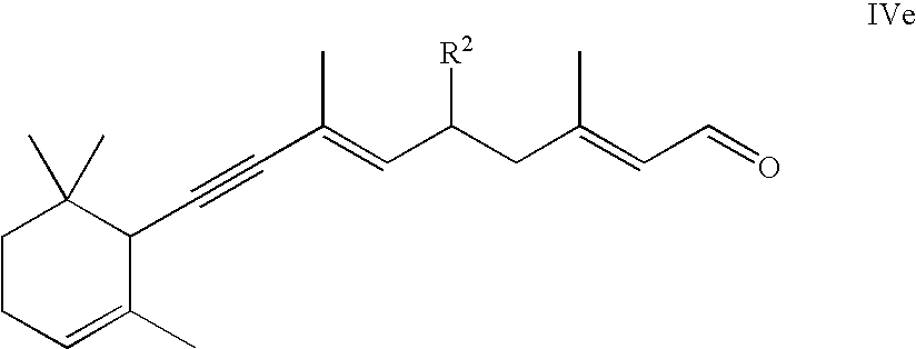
C1CC=C(C)C(C#CC(=CC(CC(=CC=O)C)[R2])C)C1(C)C
